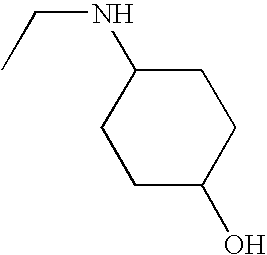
C1(NCC)CCC(O)CC1
